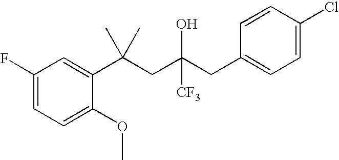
C1=C(OC)C(C(CC(CC2=CC=C(Cl)C=C2)([CF3])O)(C)C)=CC(F)=C1
